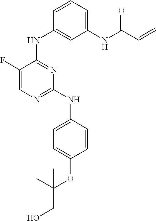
C1=CC(NC2=NC=C(F)C(NC3=CC(NC(C=C)=O)=CC=C3)=N2)=CC=C1OC(CO)(C)C
